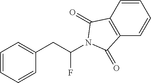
C1=CC=CC(CC(F)N2C(=O)C3=C(C=CC=C3)C2=O)=C1
